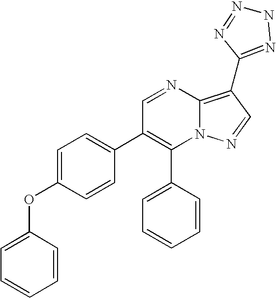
C1(C2=CC=CC=C2)=C(C2=CC=C(OC3=CC=CC=C3)C=C2)C=NC2=C(C3=NNN=N3)C=NN12
